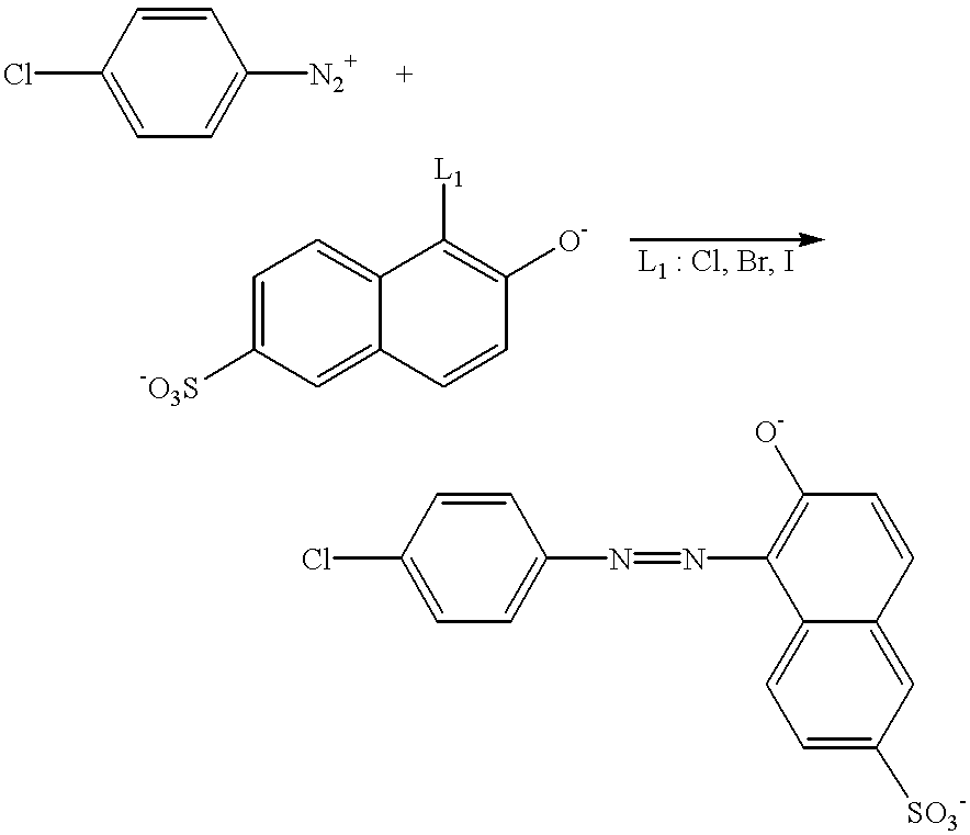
C1=CC(Cl)=CC=C1[N2+].C1=C([-O3S])C=C2C(=C1)C([L1])=C([O-])C=C2.C1=CC(Cl)=CC=C1N=NC1=C([O-])C=CC2=CC([SO3-])=CC=C12
